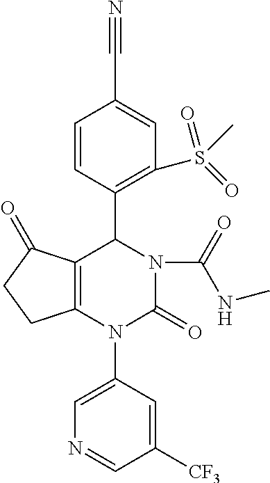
C1=C(N2C3=C(C(=O)CC3)C(C3=C(S(C)(=O)=O)C=C(C#N)C=C3)N(C(=O)NC)C2=O)C=C([CF3])C=N1
